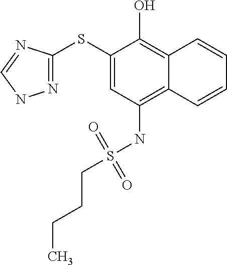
N1=C(SC2=CC(NS(CCCC)(=O)=O)=C3C(=C2O)C=CC=C3)N=CN1
